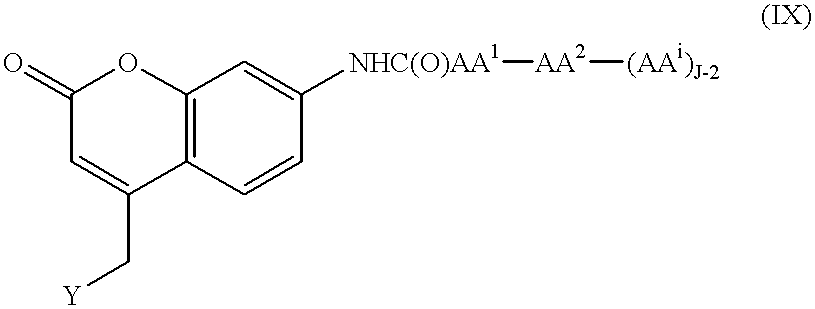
C1(=O)C=C(C[Y])C2=C(O1)C=C([NHC(O)AA1][AA2][(AAi)J-2])C=C2
